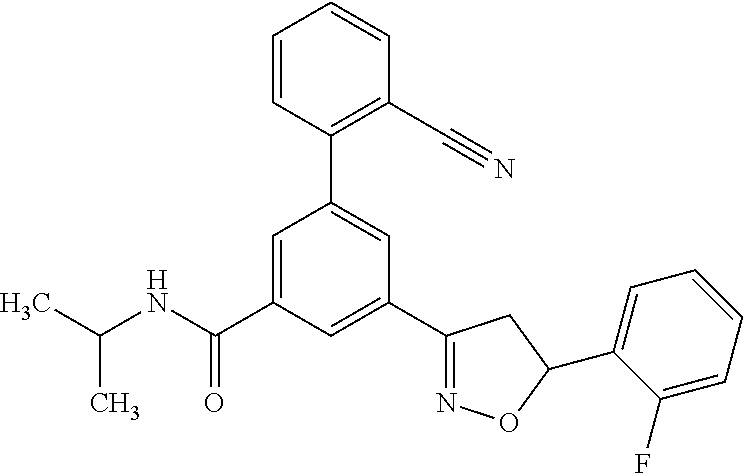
CC(NC(C1=CC(C2=C(C#N)C=CC=C2)=CC(C2=NOC(C3=CC=CC=C3F)C2)=C1)=O)C
